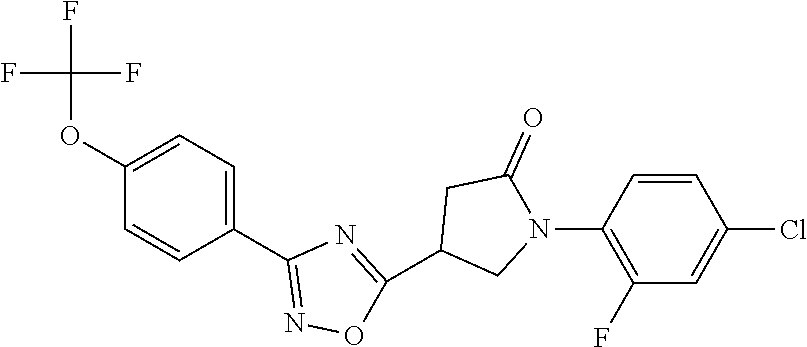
C1(OC(F)(F)F)=CC=C(C2=NOC(C3CN(C4=C(F)C=C(Cl)C=C4)C(=O)C3)=N2)C=C1
